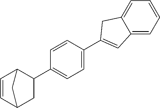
C1=CC2CC(C3=CC=C(C4=CC5=CC=CC=C5C4)C=C3)C1C2
